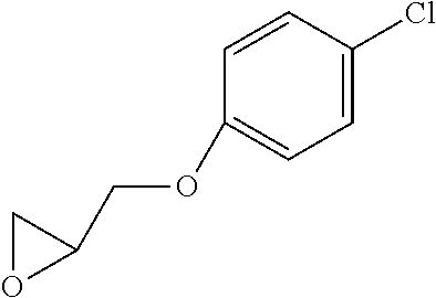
C1OC1COC1=CC=C(Cl)C=C1
